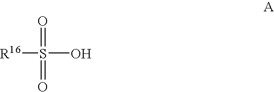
S(O)(=O)([R16])=O
